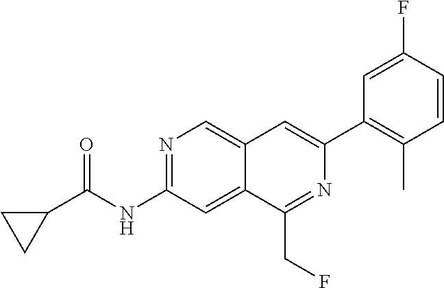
N1=C(NC(C2CC2)=O)C=C2C(=C1)C=C(C1=C(C)C=CC(F)=C1)N=C2CF
